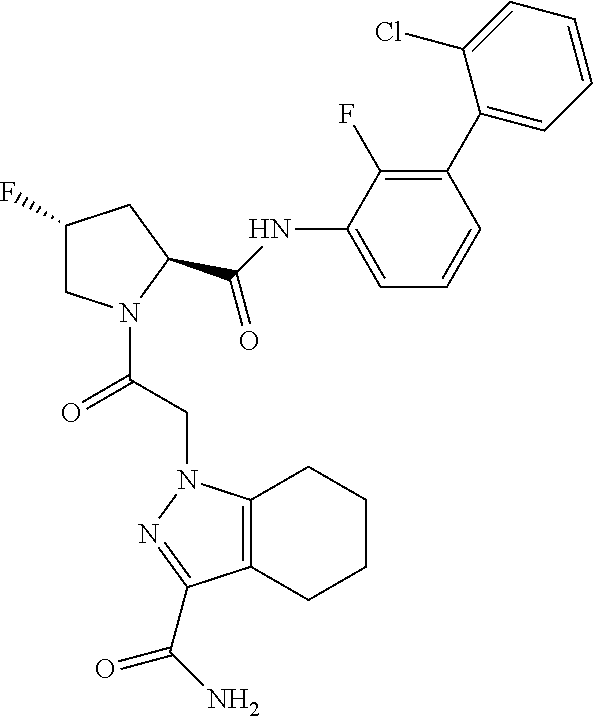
C12=C(N(CC(=O)N3CC(F)CC3C(NC3=CC=CC(C4=CC=CC=C4Cl)=C3F)=O)N=C1C(N)=O)CCCC2
